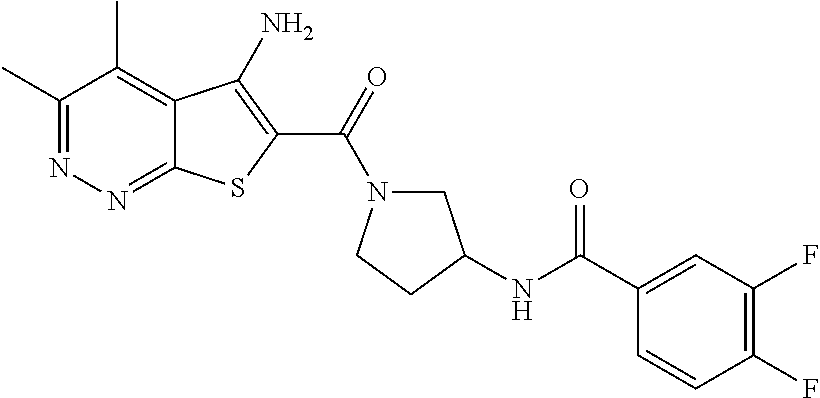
C1(C)=NN=C2C(=C1C)C(N)=C(C(=O)N1CC(NC(C3=CC(F)=C(F)C=C3)=O)CC1)S2
